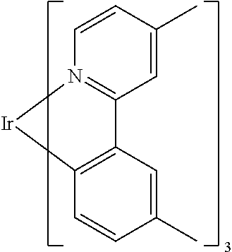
C1=CC(C)=CC2=N1[Ir]C1=C2C=C(C)C=C1
